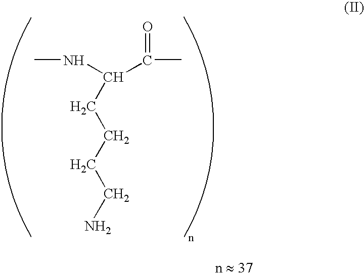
CNC(C(C)=O)CCCCN
